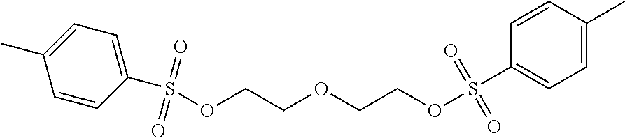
C1=C(C)C=CC(S(OCCOCCOS(C2=CC=C(C)C=C2)(=O)=O)(=O)=O)=C1
